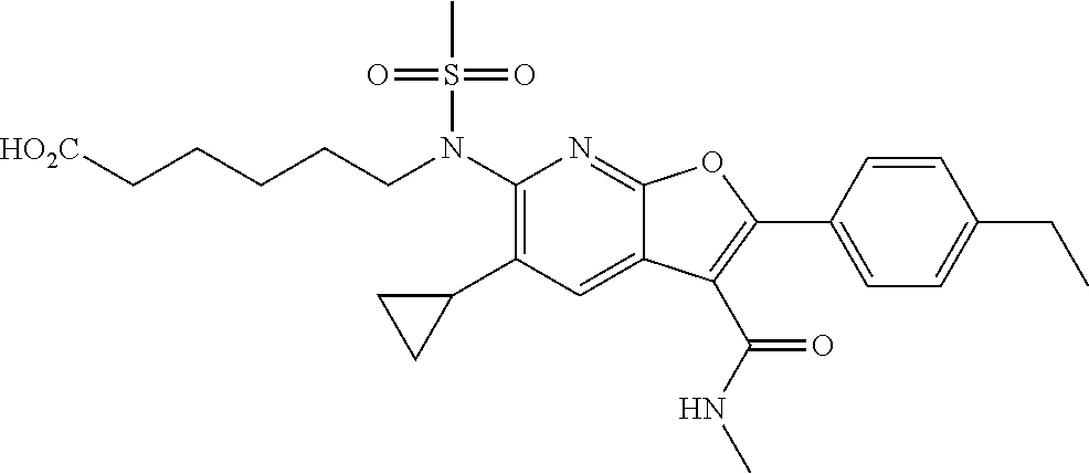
N(C1=C(C2CC2)C=C2C(=N1)OC(C1=CC=C(CC)C=C1)=C2C(NC)=O)(S(C)(=O)=O)CCCCC[HO2C]
